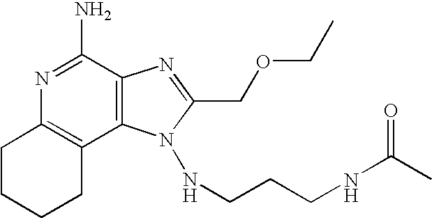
N1=C(N)C2=C(C3=C1CCCC3)N(NCCCNC(C)=O)C(COCC)=N2
